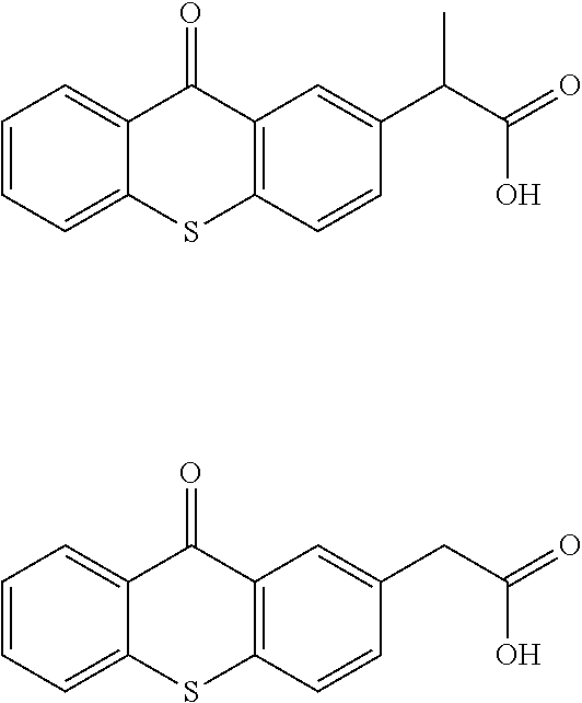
C1=CC=C2C(=C1)C(=O)C1=C(C=CC(C(C(=O)O)C)=C1)S2.C1=CC=C2C(=C1)C(=O)C1=C(C=CC(CC(=O)O)=C1)S2
